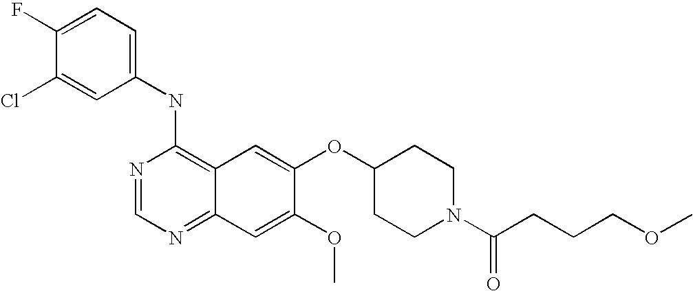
C1(NC2=C3C(=NC=N2)C=C(OC)C(OC2CCN(C(=O)CCCOC)CC2)=C3)=CC=C(F)C(Cl)=C1
